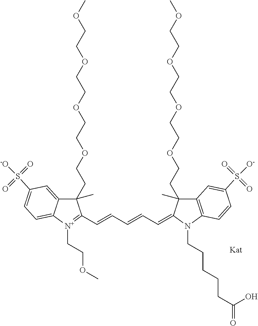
C1(CCOCCOCCOCCOC)(C)C2=CC(S([-O])(=O)=O)=CC=C2[N+](CCOC)=C1C=CC=CC=C1N(CCCCCC(=O)O)C2=C(C=C(S([O-])(=O)=O)C=C2)C1(C)CCOCCOCCOCCOC
